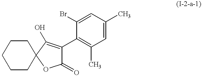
C1CC2(CCC1)OC(=O)C(C1=C(C)C=C(C)C=C1Br)=C2O
